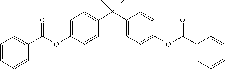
C1(C(C2=CC=C(OC(C3=CC=CC=C3)=O)C=C2)(C)C)=CC=C(OC(C2=CC=CC=C2)=O)C=C1
